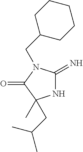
N1C(=N)N(CC2CCCCC2)C(=O)C1(C)CC(C)C
